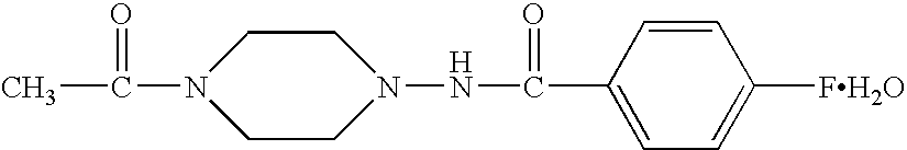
CC(N1CCN(NC(C2=CC=C([FH2O])C=C2)=O)CC1)=O
